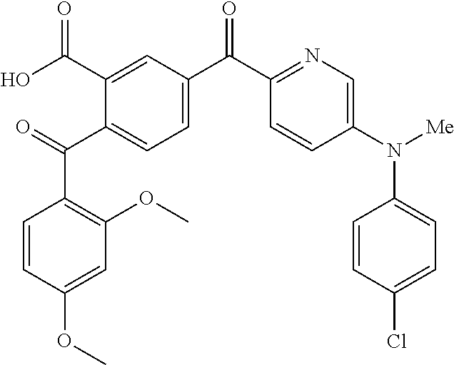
C1(C(C2=CC=C(C(C3=NC=C(N([Me])C4=CC=C(Cl)C=C4)C=C3)=O)C=C2C(O)=O)=O)=C(OC)C=C(OC)C=C1
